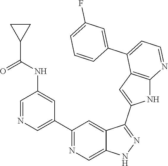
C1(C2=CN=CC(NC(=O)C3CC3)=C2)=NC=C2C(=C1)C(C1=CC3=C(N1)N=CC=C3C1=CC(F)=CC=C1)=NN2
